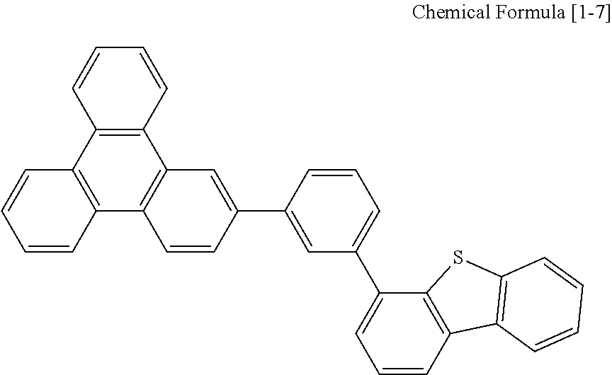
C12=C(C3=C(C4=C1C=C(C1=CC(C5=CC=CC6=C5SC5=C6C=CC=C5)=CC=C1)C=C4)C=CC=C3)C=CC=C2
